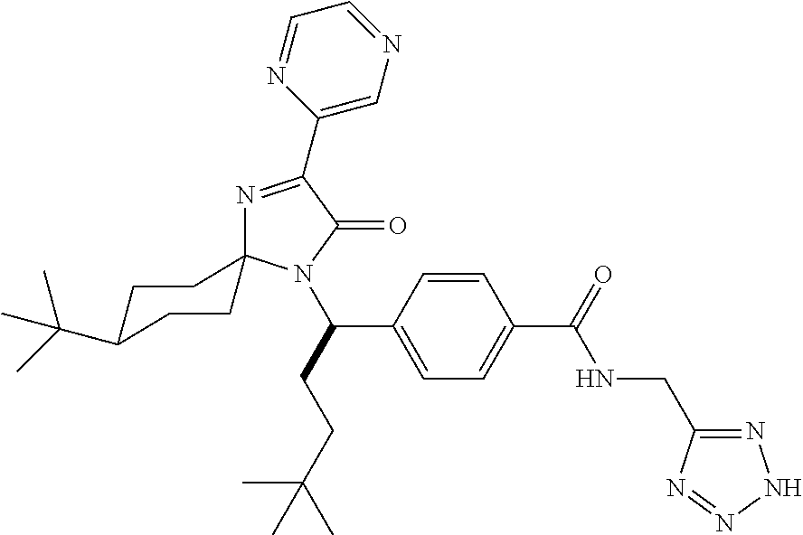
C1=NC(C2=NC3(N(C(CCC(C)(C)C)C4=CC=C(C(=O)NCC5=NNN=N5)C=C4)C2=O)CCC(C(C)(C)C)CC3)=CN=C1
